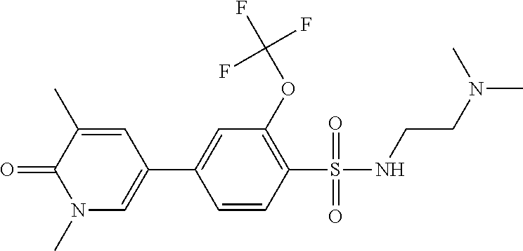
O=C1C(C)=CC(C2=CC(OC(F)(F)F)=C(S(=O)(=O)NCCN(C)C)C=C2)=CN1C
